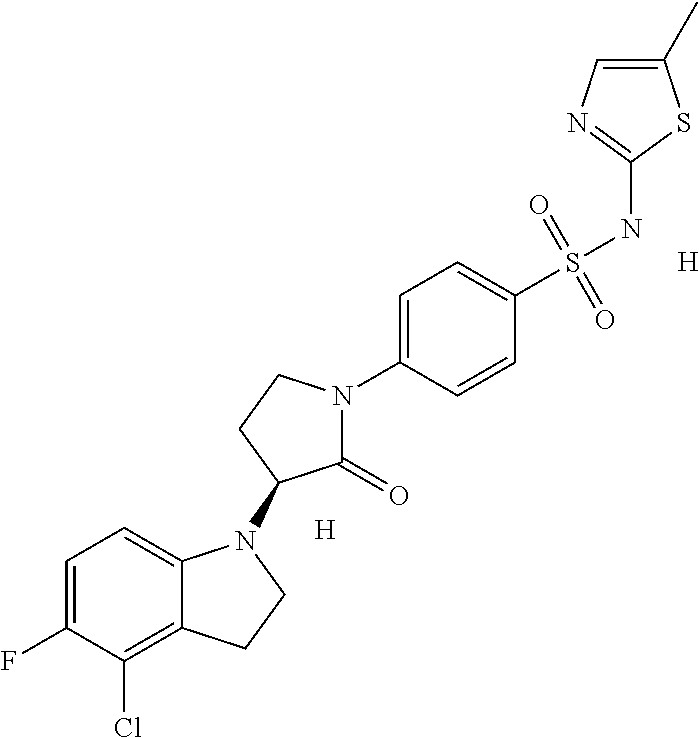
C1=C(F)C(Cl)=C2C(=C1)N(C1C(=O)N(C3=CC=C(S(NC4=NC=C(C)S4)(=O)=O)C=C3)CC1)CC2.[H].[H]
